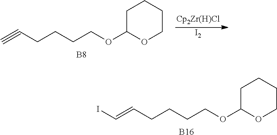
C1C(OCCCCC=CI)OCCC1.[B16].C1C(OCCCCC#C)OCCC1.[B8].[I2]
